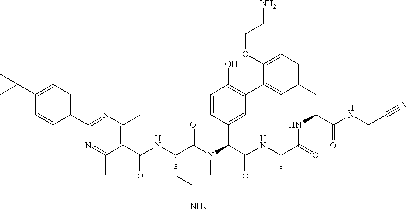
C1(C(NC(C(N(C2C(=O)NC(C)C(=O)NC(C(NCC#N)=O)CC3=CC=C(OCCN)C(=C3)C3=C(O)C=CC2=C3)C)=O)CCN)=O)=C(C)N=C(C2=CC=C(C(C)(C)C)C=C2)N=C1C
